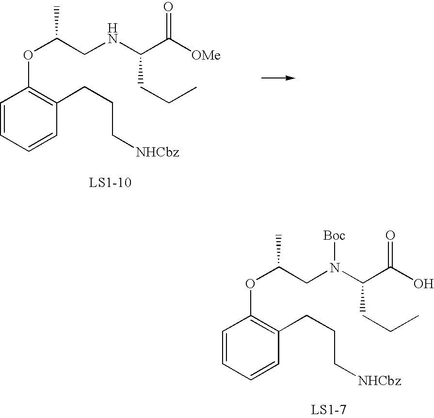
C1=CC=CC(CCC[NHCbz])=C1OC(CNC(C([OMe])=O)CCC)C.C1=CC=CC(CCC[NHCbz])=C1OC(CN(C(C(O)=O)CCC)[Boc])C
